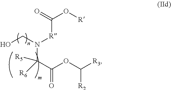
C(C(OC([R3])[R2])=O)([R6])([R5])N(CO)[R]C(O[R])=O
